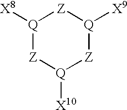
[Q]1([X8])[Z][Q]([X10])[Z][Q]([X9])[Z]1
